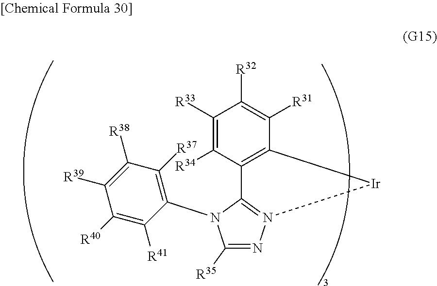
C1([R33])=C([R34])C2=C(C([R31])=C1[R32])[Ir]N1=C2N(C2=C([R37])C([R38])=C([R39])C([R40])=C2[R41])C([R35])=N1
